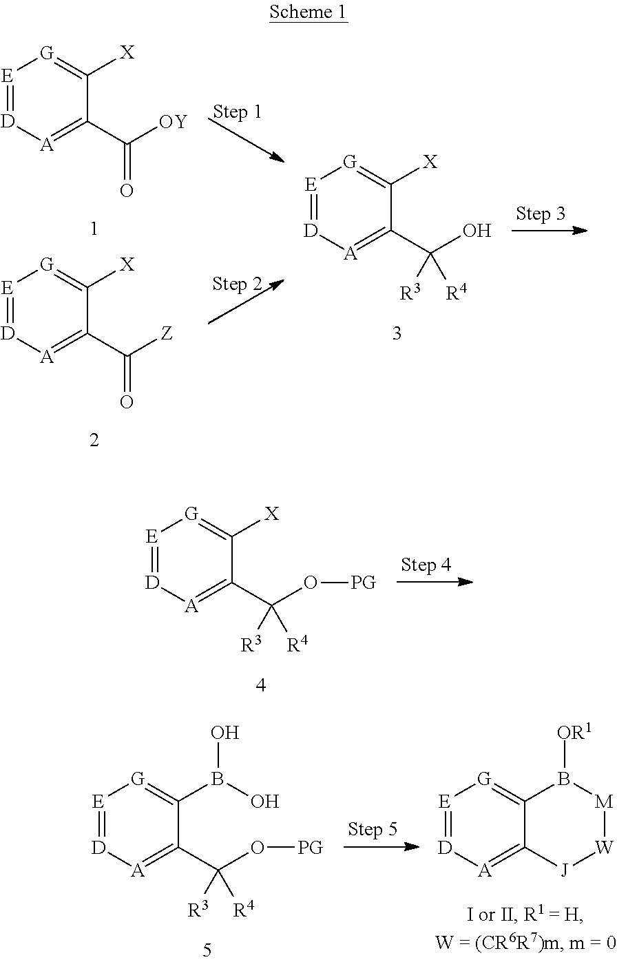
[E]1=[D][A]=C(C(O[PG])([R3])[R4])C([X])=[G]1.[E]1=[D][A]=C(C([OY])=O)C([X])=[G]1.[E]1=[D][A]=C(C([Z])=O)C([X])=[G]1.[E]1=[D][A]=C(C(O)([R3])[R4])C([X])=[G]1.[E]1=[D][A]=C(C(O[PG])([R3])[R4])C(B(O)O)=[G]1.[E]1=[D][A]=C2C(=[G]1)B([OR1])[M][W][J]2
